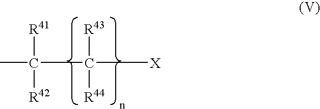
CC([R41])([R42])C([R43])([R44])[X]
